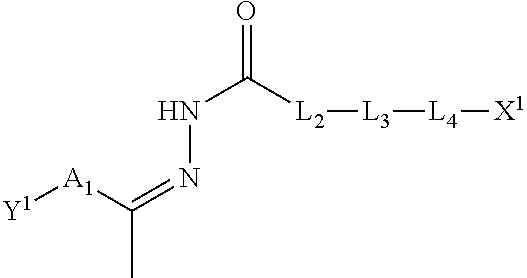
[L3]([L4][X1])[L2]C(NN=C([A1][Y1])C)=O
